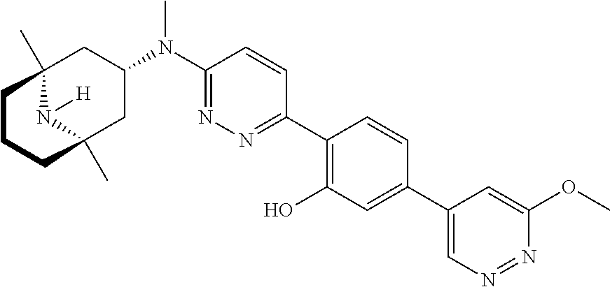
C12(C)N([H])C(C)(CC(N(C3=NN=C(C4=C(O)C=C(C5=CN=NC(OC)=C5)C=C4)C=C3)C)C1)CCC2
